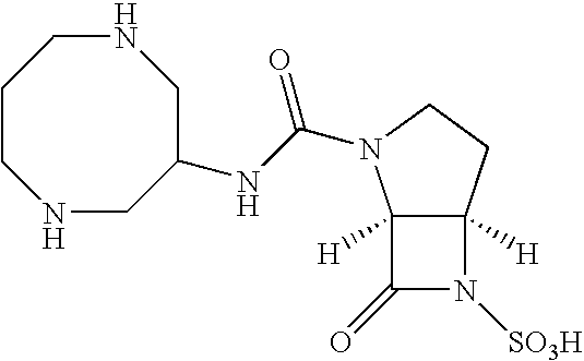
N1CC(NC(N2C3([H])C([H])(CC2)N([SO3H])C3=O)=O)CNCCC1
